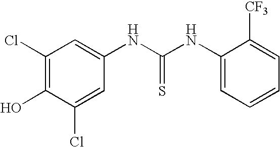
C1(Cl)=CC(NC(NC2=CC=CC=C2[CF3])=S)=CC(Cl)=C1O
